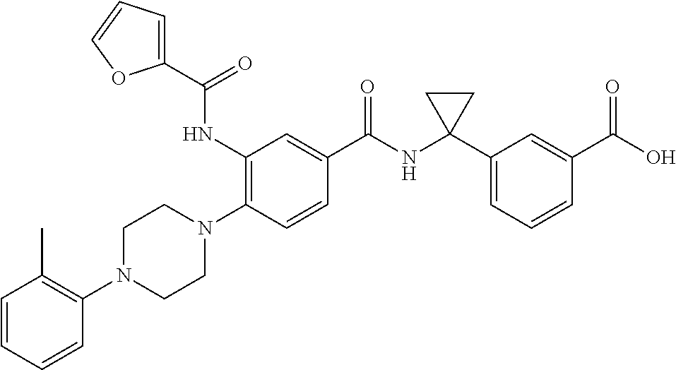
C1=CC=CC(N2CCN(C3=C(NC(C4=CC=CO4)=O)C=C(C(NC4(C5=CC=CC(C(O)=O)=C5)CC4)=O)C=C3)CC2)=C1C
